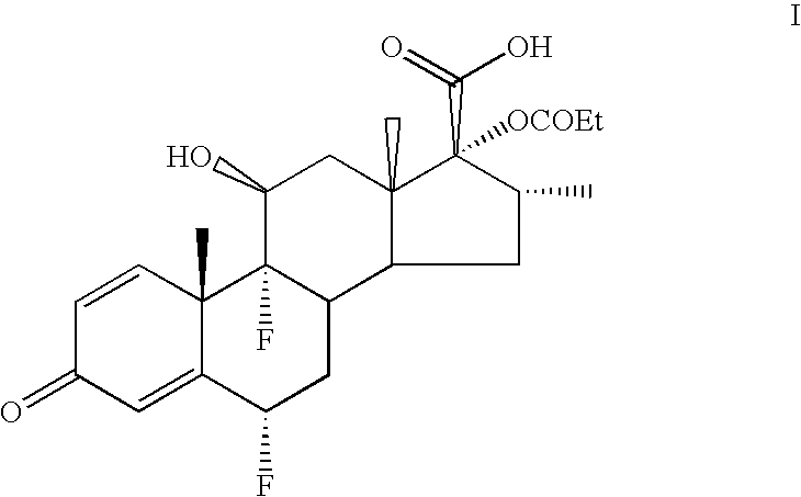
C1=CC2(C)C(=CC1=O)C(F)CC1C2(F)C(O)CC2(C)C1CC(C)C2([OCOEt])C(=O)O
